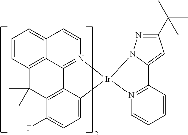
C1=CC2=C3C(=C1)C=CN1=C3C3=C(C(F)=CC=C3[Ir]13N1=C(C=CC=C1)C1=CC(C(C)(C)C)=NN31)C2(C)C
